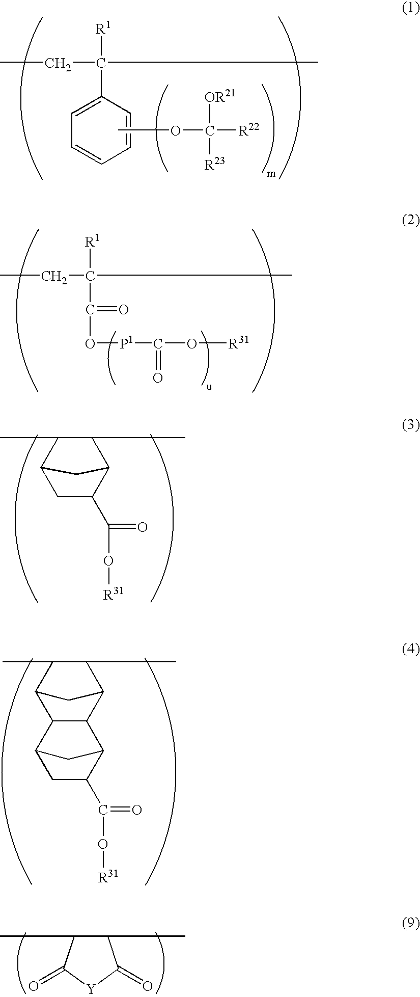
C(C(C)([R1])C1=CC=CC=C1)C.COC([R22])([OR21])[R23].CCC(C(=O)O[P1]C(O[R31])=O)(C)[R1].CC1C(C)C2C(C(O[R31])=O)CC1C2.C12C(C3C(C)C(C)C1C3)C1C(C(O[R31])=O)CC2C1.C1(C)C(C)C(=O)[Y]C1=O
